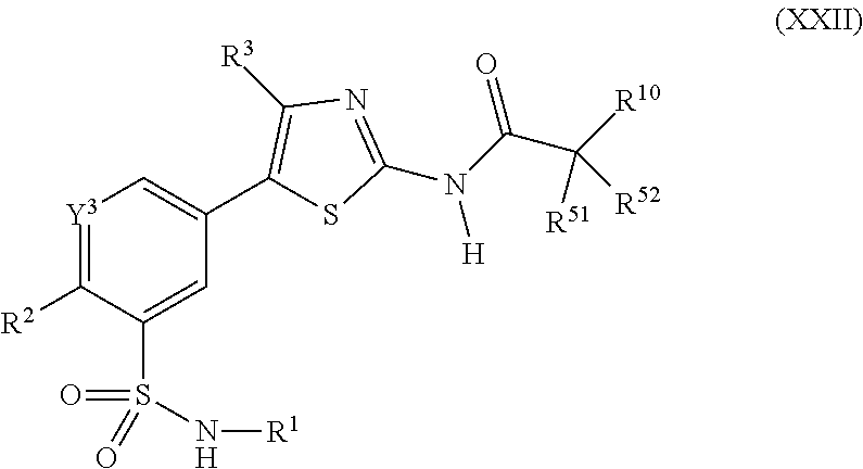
[Y3]1=C([R2])C(S(=O)(N[R1])=O)=CC(C2=C([R3])N=C(N([H])C(=O)C([R51])([R10])[R52])S2)=C1
